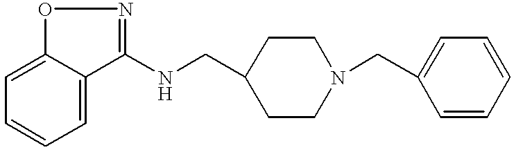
C1(NCC2CCN(CC3=CC=CC=C3)CC2)=NOC2=CC=CC=C12
